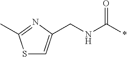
C(NC(*)=O)C1=CSC(C)=N1
